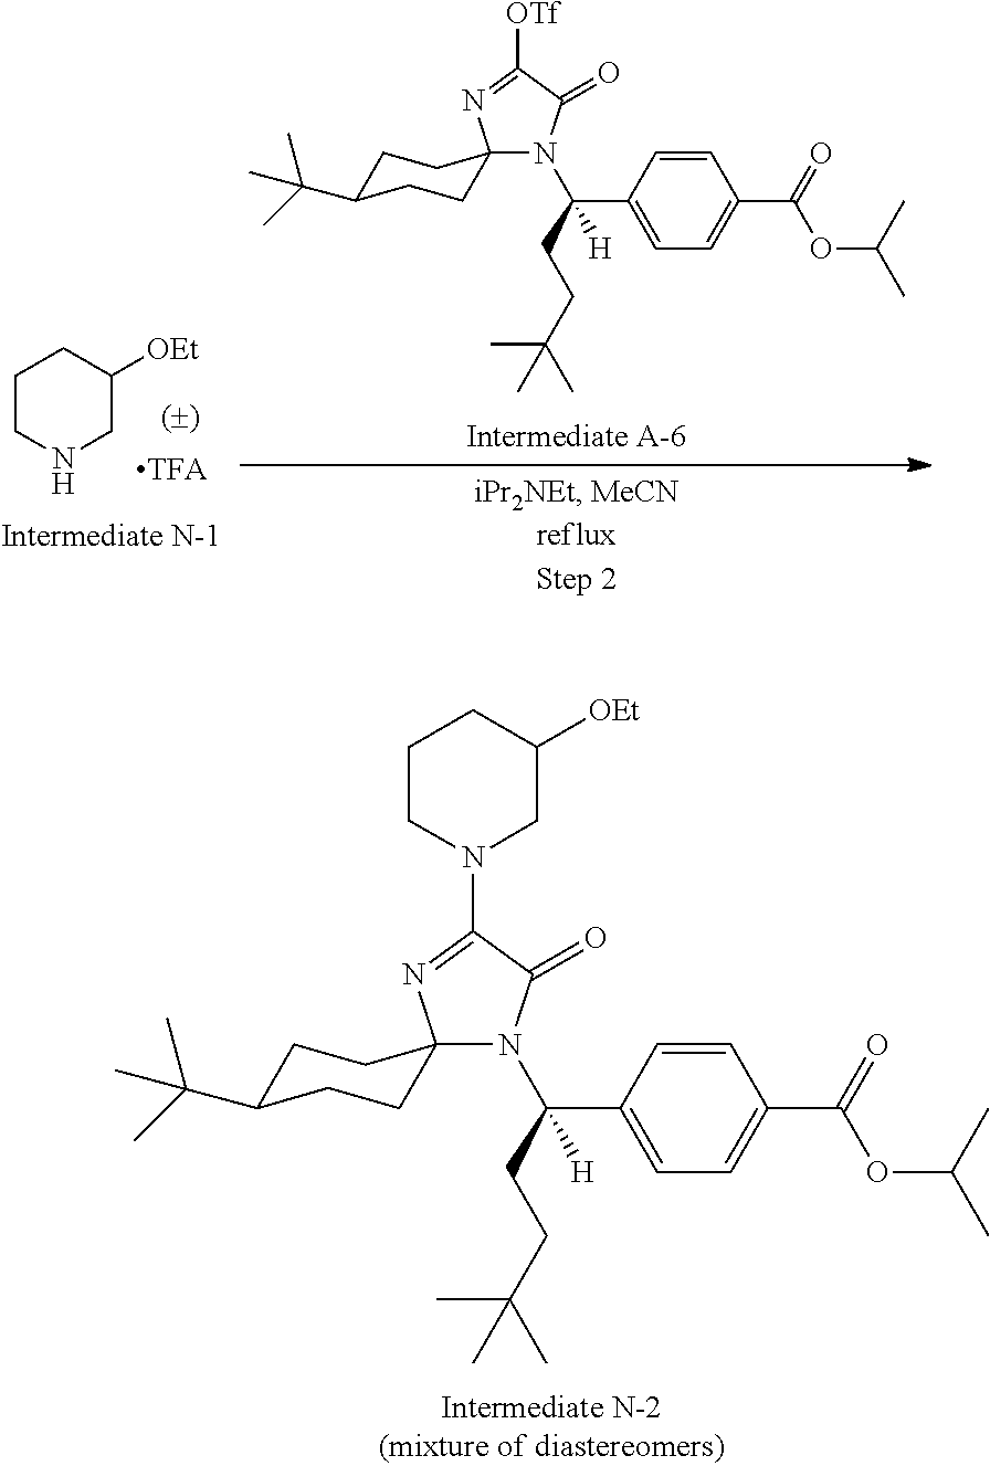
C1CNCC([OEt])C1.N1(C(C2=CC=C(C(=O)OC(C)C)C=C2)(CCC(C)(C)C)[H])C(=O)C([OTf])=NC12CCC(C(C)(C)C)CC2.N1(C(C2=CC=C(C(=O)OC(C)C)C=C2)(CCC(C)(C)C)[H])C(=O)C(N2CC([OEt])CCC2)=NC12CCC(C(C)(C)C)CC2
